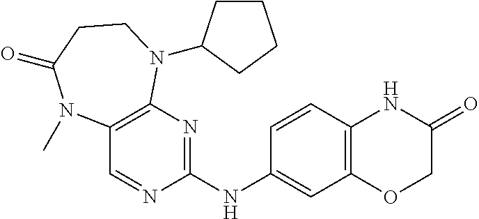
C1(NC2=NC3=C(C=N2)N(C)C(=O)CCN3C2CCCC2)=CC2=C(C=C1)NC(=O)CO2
